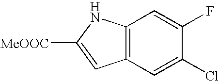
C12=C(NC([MeOOC])=C1)C=C(F)C(Cl)=C2
